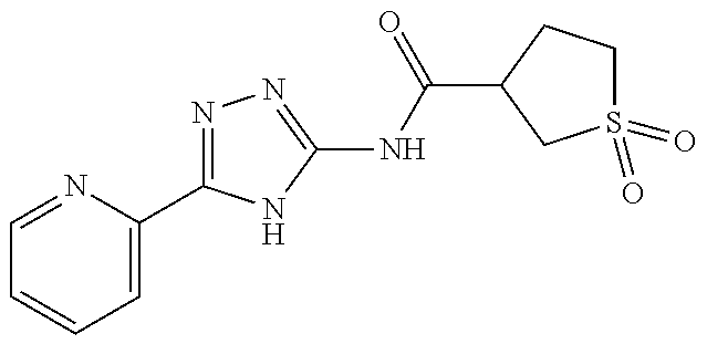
N1=C(C2=CC=CC=N2)NC(NC(=O)C2CCS(=O)(=O)C2)=N1
